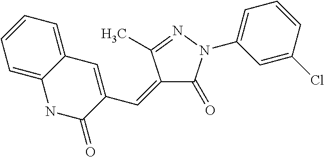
C1(=CC2=CC3=CC=CC=C3NC2=O)C(=O)N(C2=CC=CC(Cl)=C2)N=C1C
